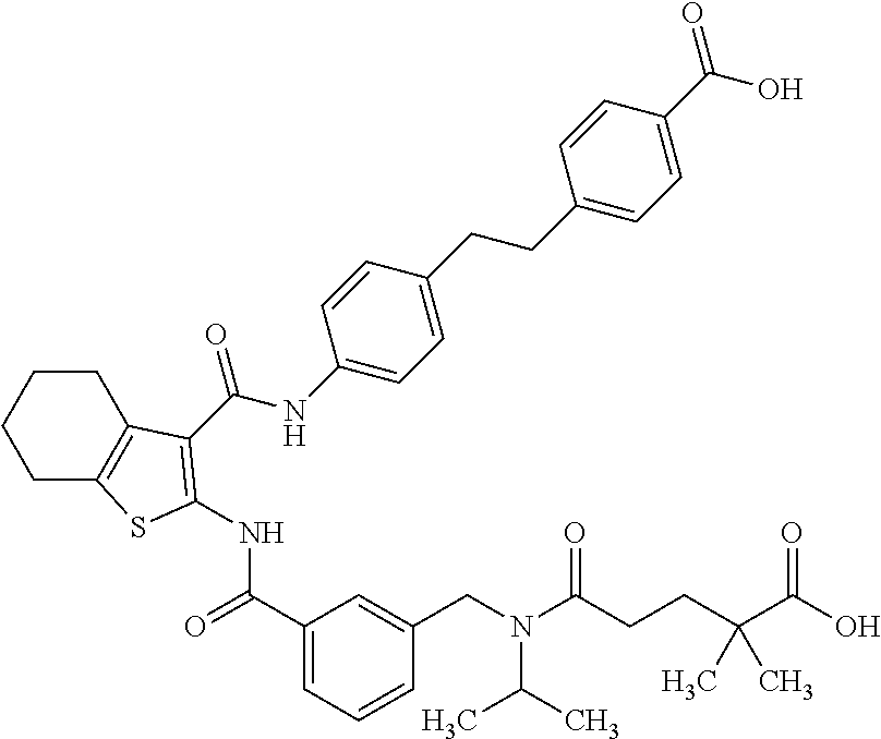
C1(C(=O)NC2=C(C(=O)NC3=CC=C(CCC4=CC=C(C(=O)O)C=C4)C=C3)C3=C(CCCC3)S2)=CC=CC(CN(C(CCC(C(=O)O)(C)C)=O)C(C)C)=C1
